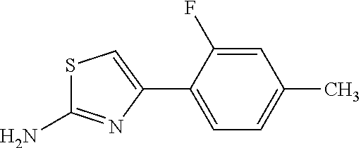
S1C(N)=NC(C2=CC=C(C)C=C2F)=C1
